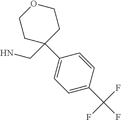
C1CC(CN)(C2=CC=C(C(F)(F)F)C=C2)CCO1
